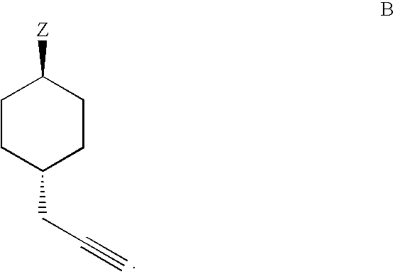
C1CC(CC#C)CCC1[Z]
